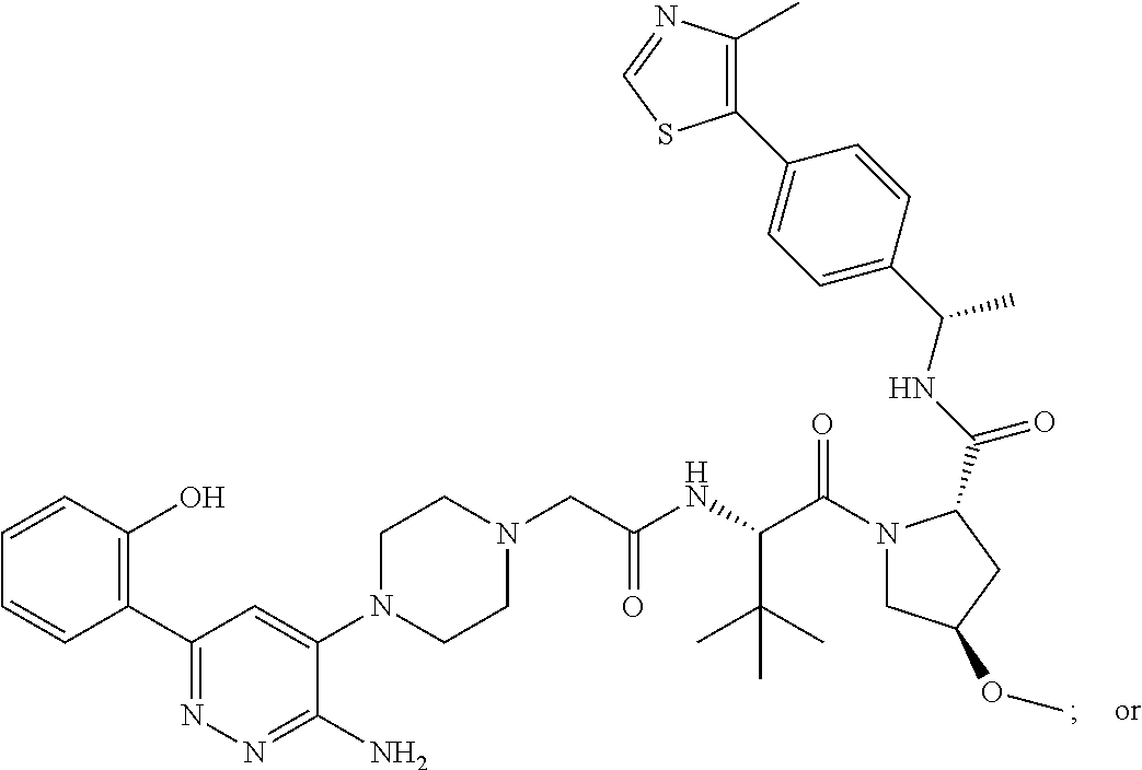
C1(C2=C(O)C=CC=C2)=NN=C(N)C(N2CCN(CC(NC(C(N3CC(OC)CC3C(NC(C3=CC=C(C4=C(C)N=CS4)C=C3)C)=O)=O)C(C)(C)C)=O)CC2)=C1
